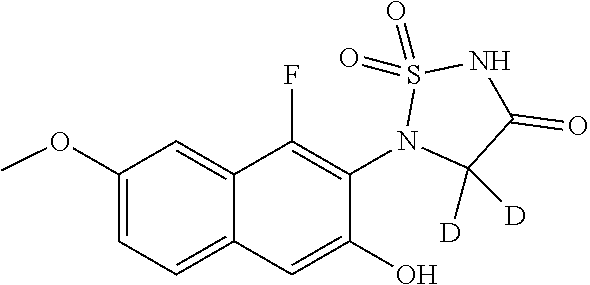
C12=CC(OC)=CC=C1C=C(O)C(N1C([D])([D])C(=O)NS1(=O)=O)=C2F
